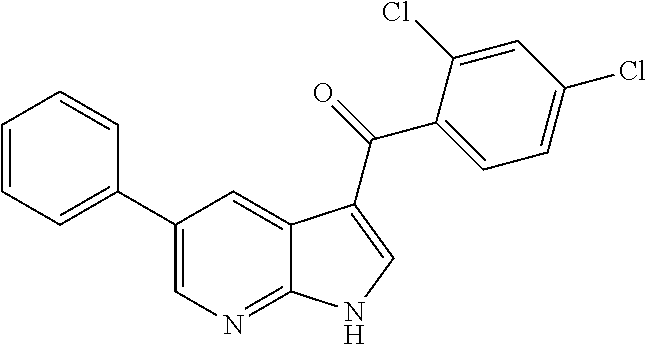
C1(C2=CC=CC=C2)=CN=C2C(=C1)C(C(=O)C1=CC=C(Cl)C=C1Cl)=CN2
